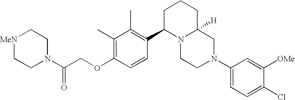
C1(C)=C(OCC(N2CC[MeN]CC2)=O)C=CC(C2N3C([H])(CCC2)CN(C2=CC=C(Cl)C([OMe])=C2)CC3)=C1C
